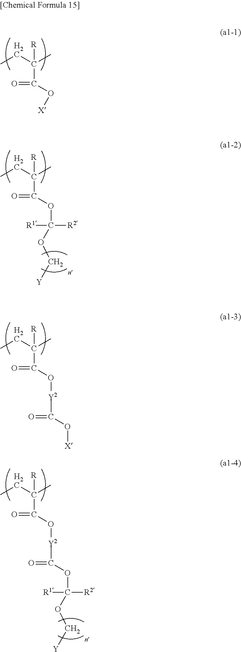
CCC([R])(C)C(=O)O[Y2]C(=O)O[X].CCC([R])(C)C(=O)O[X].CCC([R])(C)C(=O)OC([R2])([R1])OC[Y].CCC([R])(C)C(=O)O[Y2]C(=O)OC([R2])([R1])OC[Y]
